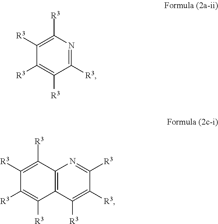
C12=C(C([R3])=C([R3])C([R3])=N1)C([R3])=C([R3])C([R3])=C2[R3].C1([R3])=NC([R3])=C([R3])C([R3])=C1[R3]
